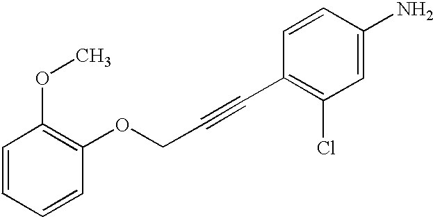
C1=CC(OCC#CC2=C(Cl)C=C(N)C=C2)=C(OC)C=C1
